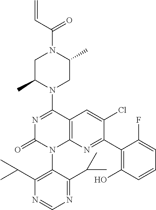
C12=C(N=C(C3=C(O)C=CC=C3F)C(Cl)=C1)N(C1=C(C(C)C)N=CN=C1C(C)C)C(=O)N=C2N1CC(C)N(C(=O)C=C)CC1C
